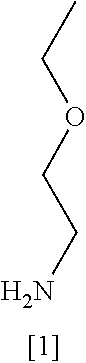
O(CCN)CC
